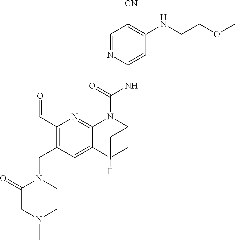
C1(C=O)=C(CN(C(CN(C)C)=O)C)C=C2C(=N1)N(C(NC1=CC(NCCOC)=C([CN])C=N1)=O)C(CF)CC2
